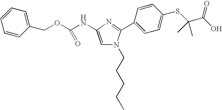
C1=C(NC(OCC2=CC=CC=C2)=O)N=C(C2=CC=C(SC(C(O)=O)(C)C)C=C2)N1CCCCC
